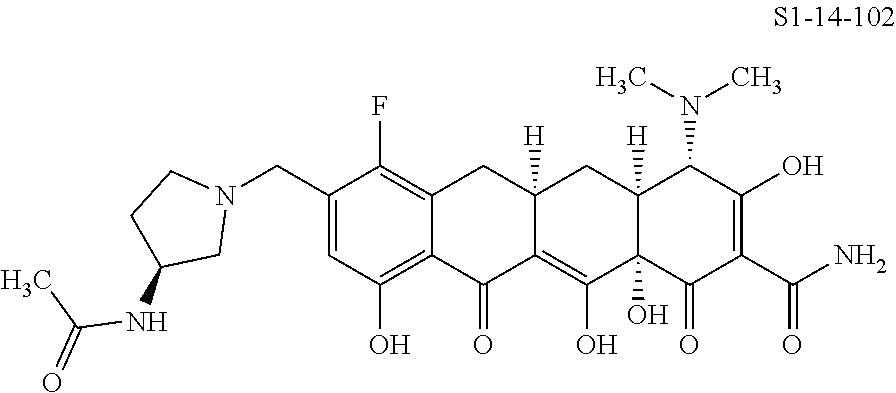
C1(CN2CCC(NC(C)=O)C2)=CC(O)=C2C(=C1F)CC1([H])C(=C(O)C3(O)C([H])(C1)C(N(C)C)C(O)=C(C(N)=O)C3=O)C2=O
